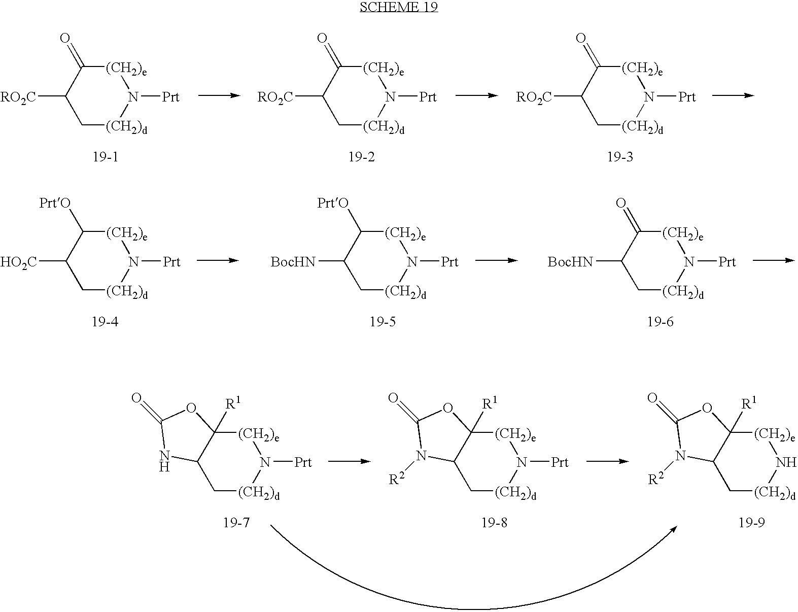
C1[(CH2)d]N([Prt])[(CH2)e]C(=O)C1[RO2C].C1[(CH2)d]N([Prt])[(CH2)e]C(=O)C1[RO2C].C1[(CH2)d]N([Prt])[(CH2)e]C(=O)C1[RO2C].C1[(CH2)d]N([Prt])[(CH2)e]C([PrtO])C1[HO2C].C1[(CH2)d]N([Prt])[(CH2)e]C([PrtO])C1[BocHN].C1[(CH2)d]N([Prt])[(CH2)e]C(=O)C1[BocHN].C1[(CH2)d]N([Prt])[(CH2)e]C2([R1])C1NC(=O)O2.C1[(CH2)d]N([Prt])[(CH2)e]C2([R1])C1N([R2])C(=O)O2.C1[(CH2)d]N[(CH2)e]C2([R1])C1N([R2])C(=O)O2
